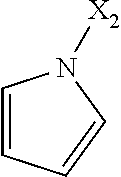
C1=CC=CN1[X2]
